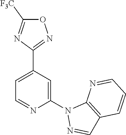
C1=C(C2=NOC([F3C])=N2)C=C(N2N=CC3=C2N=CC=C3)N=C1
